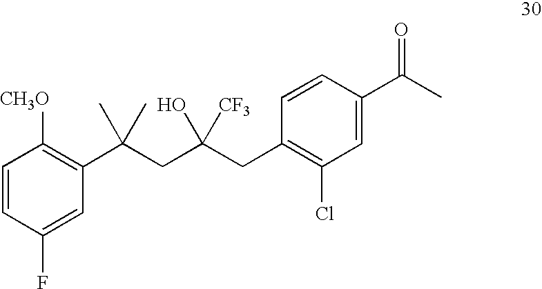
C1=CC(F)=CC(C(CC(CC2=C(Cl)C=C(C(C)=O)C=C2)(O)[CF3])(C)C)=C1[CH3O]
